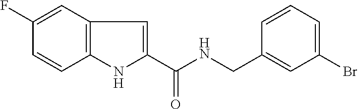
C1(F)=CC2=C(C=C1)NC(C(NCC1=CC(Br)=CC=C1)=O)=C2
